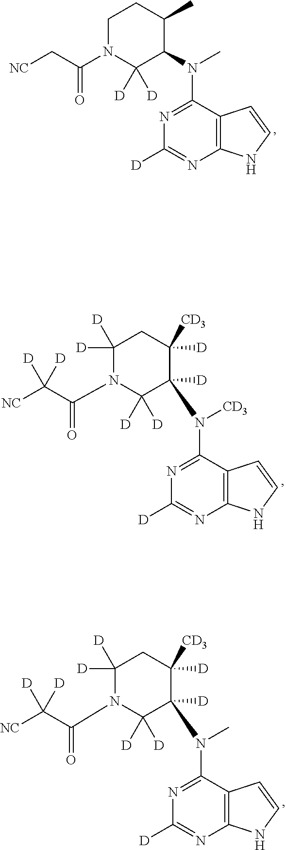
C12=C(C(N([CD3])C3([D])C([D])([D])N(C(C([NC])([D])[D])=O)C([D])([D])CC3([D])[CD3])=NC([D])=N1)C=CN2.C12=C(C(N(C)C3C([D])([D])N(C(C[NC])=O)CCC3C)=NC([D])=N1)C=CN2.C12=C(C(N(C)C3([D])C([D])([D])N(C(C([NC])([D])[D])=O)C([D])([D])CC3([D])[CD3])=NC([D])=N1)C=CN2
